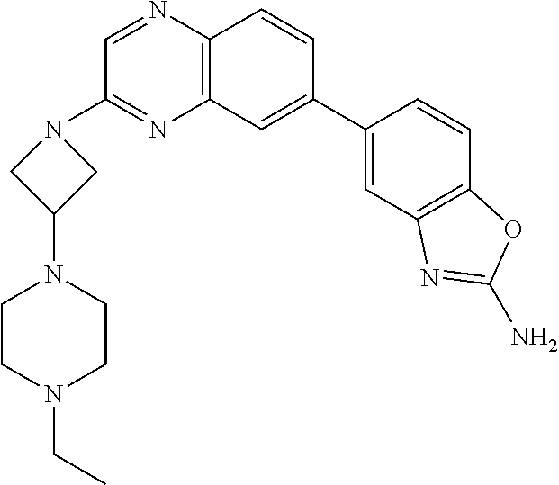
C12=C(C=CC(C3=CC4=C(C=C3)OC(N)=N4)=C1)N=CC(N1CC(N3CCN(CC)CC3)C1)=N2
